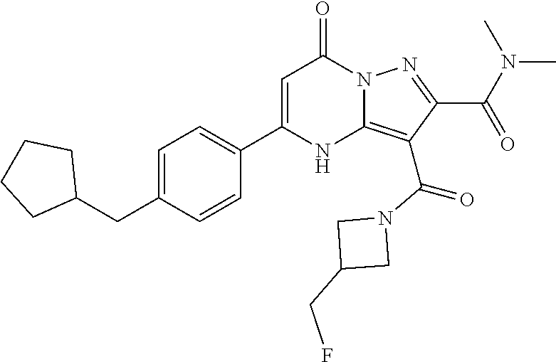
C1=C(C2=CC=C(CC3CCCC3)C=C2)NC2=C(C(N3CC(CF)C3)=O)C(C(=O)N(C)C)=NN2C1=O
